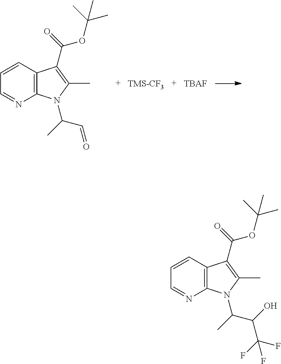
C1=CC2=C(N=C1)N(C(C=O)C)C(C)=C2C(OC(C)(C)C)=O.[TMS-CF3].[TBAF].C1=CC2=C(N=C1)N(C(C(C(F)(F)F)O)C)C(C)=C2C(OC(C)(C)C)=O
